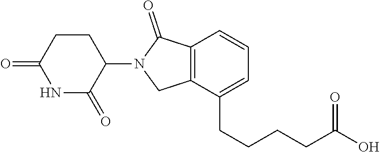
C12=C(C(CCCCC(O)=O)=CC=C1)CN(C1CCC(=O)NC1=O)C2=O
